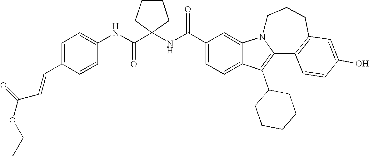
C1(C(NC2(C(=O)NC3=CC=C(C=CC(OCC)=O)C=C3)CCCC2)=O)=CC=C2C(=C1)N1C(=C2C2CCCCC2)C2=C(CCC1)C=C(O)C=C2
